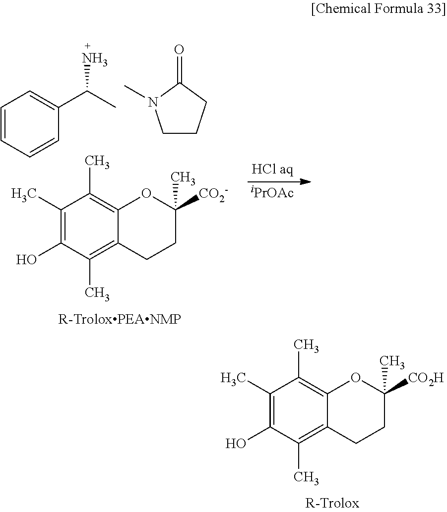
C1(C)=C(O)C(C)=C2C(=C1C)OC([CO2H])(C)CC2.C1(C)=C(O)C(C)=C2C(=C1C)OC([CO2-])(C)CC2.C1=CC=CC(C(C)N)=C1.C1CCC(=O)N1C.[iPrOAc]
